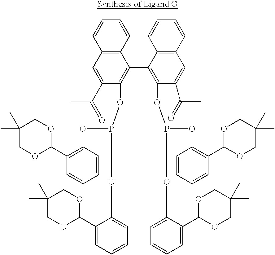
C1=C(C(=O)C)C(OP(OC2=C(C3OCC(C)(C)CO3)C=CC=C2)OC2=CC=CC=C2C2OCC(C)(C)CO2)=C(C2=C(OP(OC3=CC=CC=C3C3OCC(C)(C)CO3)OC3=C(C4OCC(C)(C)CO4)C=CC=C3)C(C(=O)C)=CC3=C2C=CC=C3)C2=C1C=CC=C2
